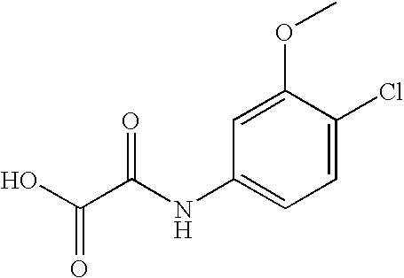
C1=C(Cl)C(OC)=CC(NC(C(=O)O)=O)=C1
